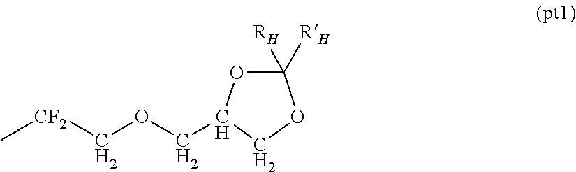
C1([RH])([RH])OC(COC[CF2]C)CO1
